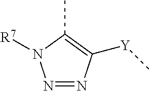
N1=NC([Y]C)=C(C)N1[R7]
